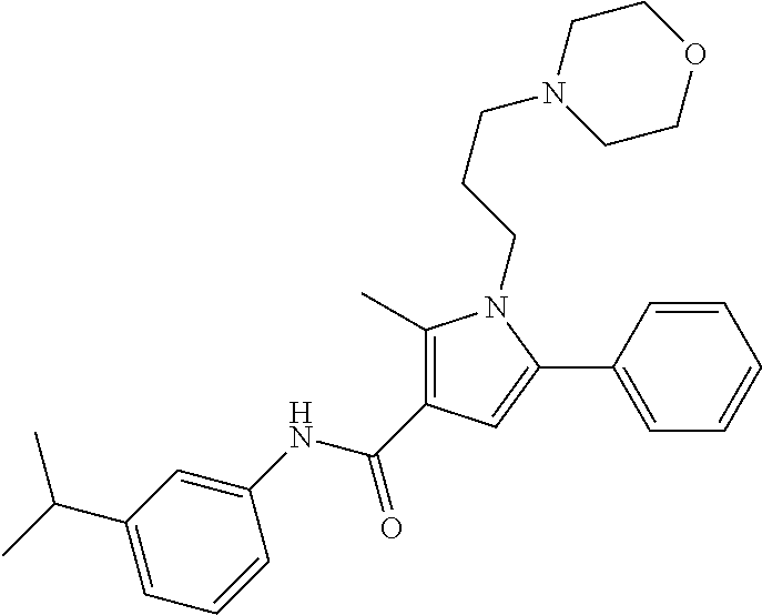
C1(C)=C(C(NC2=CC(C(C)C)=CC=C2)=O)C=C(C2=CC=CC=C2)N1CCCN1CCOCC1
